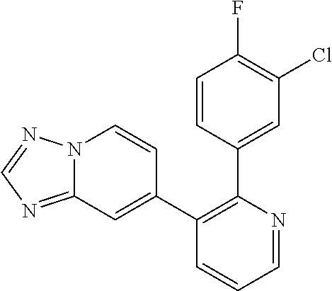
C1=NC(C2=CC(Cl)=C(F)C=C2)=C(C2=CC3=NC=NN3C=C2)C=C1
